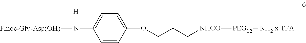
C1=CC(OCCC[NHCO][PEG12][NH2 x TFA])=CC=C1N([Fmoc-Gly-Asp(OH)])[H]
